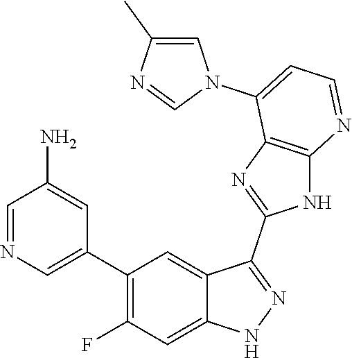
C1=NC=C(C2=C(F)C=C3C(=C2)C(C2=NC4=C(N2)N=CC=C4N2C=C(C)N=C2)=NN3)C=C1N
